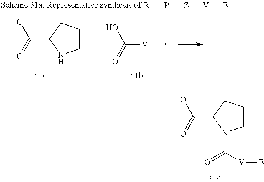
[R]P[Z][V][E].C([V][E])(O)=O.C(C1NCCC1)(=O)OC.N1(C([V][E])=O)CCCC1C(=O)OC
